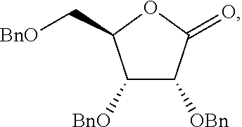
[OBn]C1C([BnO])C(C[BnO])OC1=O
